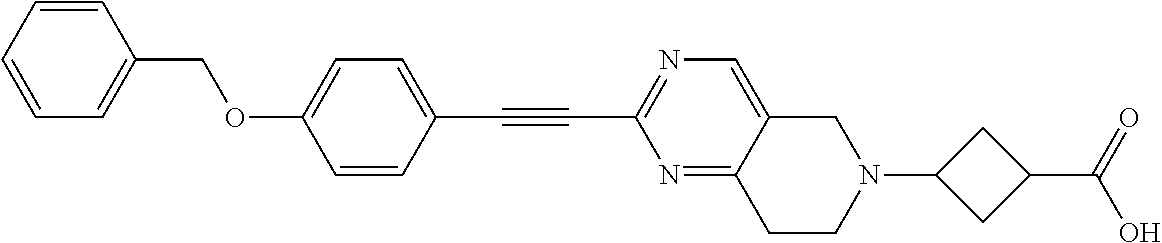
C1=CC(C#CC2=NC=C3C(=N2)CCN(C2CC(C(O)=O)C2)C3)=CC=C1OCC1=CC=CC=C1
